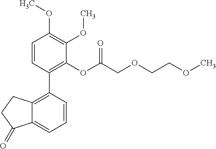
C1=CC(C2=C3C(=CC=C2)C(=O)CC3)=C(OC(COCCOC)=O)C(OC)=C1OC
